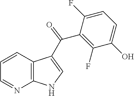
C1=NC2=C(C=C1)C(C(C1=C(F)C(O)=CC=C1F)=O)=CN2
